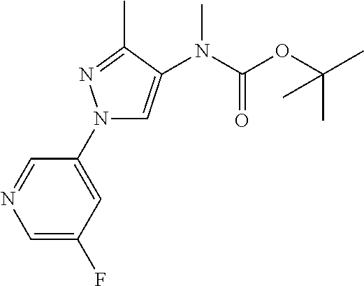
C1=C(F)C=C(N2C=C(N(C(OC(C)(C)C)=O)C)C(C)=N2)C=N1
